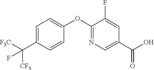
C1=C(C([F3C])([CF3])F)C=CC(OC2=NC=C(C(O)=O)C=C2F)=C1
